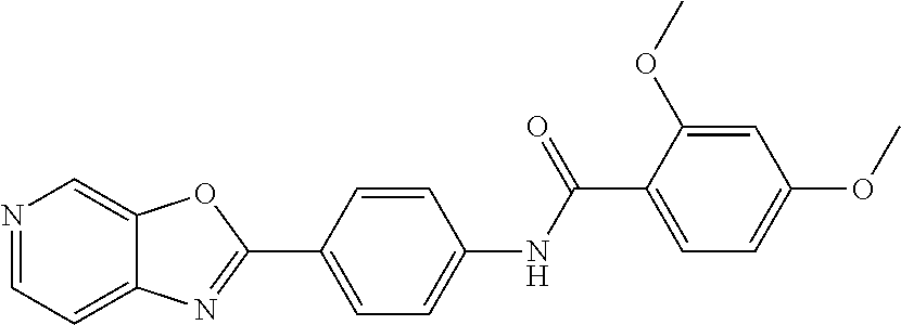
N1=CC=C2C(=C1)OC(C1=CC=C(NC(C3=CC=C(OC)C=C3OC)=O)C=C1)=N2
